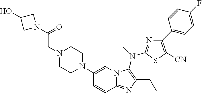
C1(N2CCN(CC(=O)N3CC(O)C3)CC2)=CN2C(=NC(CC)=C2N(C)C2=NC(C3=CC=C(F)C=C3)=C([CN])S2)C(C)=C1
